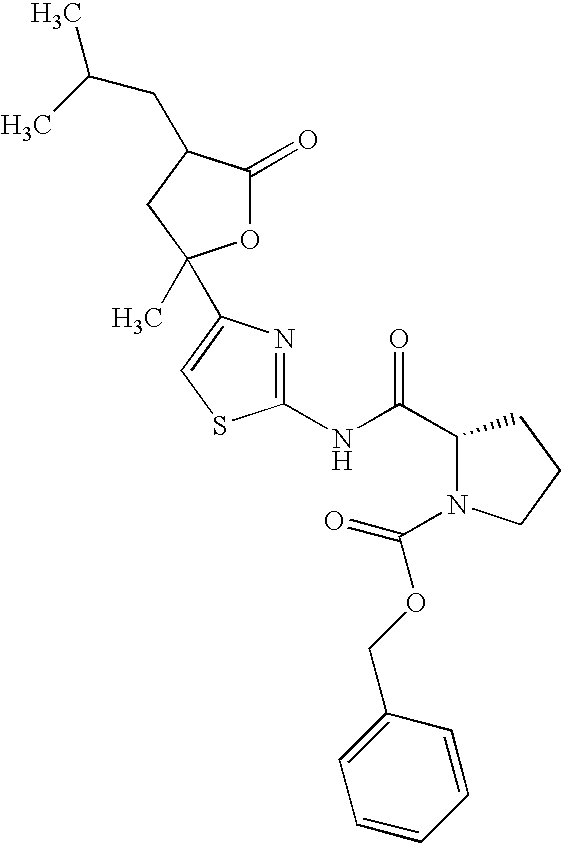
C1(NC(C2N(C(OCC3=CC=CC=C3)=O)CCC2)=O)=NC(C2(C)OC(=O)C(CC(C)C)C2)=CS1
